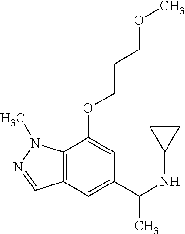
C12=C(N(C)N=C1)C(OCCCOC)=CC(C(NC1CC1)C)=C2
